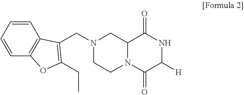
O=C1NC([H])C(=O)N2CCN(CC3=C(CC)OC4=C3C=CC=C4)CC12
